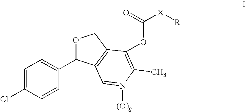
C1=C(Cl)C=CC(C2OCC3=C2C=N([(O)g])C(C)=C3OC([X][R])=O)=C1
